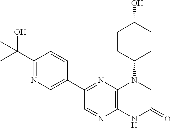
C1(C(O)(C)C)=NC=C(C2=NC3=C(N=C2)NC(=O)CN3C2CCC(O)CC2)C=C1
